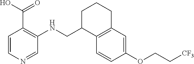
C1C(CNC2=C(C(O)=O)C=CN=C2)C2=C(CC1)C=C(OCC[CF3])C=C2
